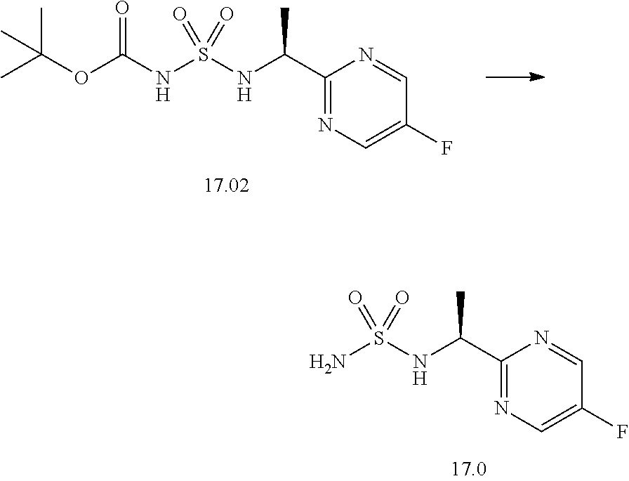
C1(C(NS(=O)(N)=O)C)=NC=C(F)C=N1.C1(C(NS(=O)(NC(=O)OC(C)(C)C)=O)C)=NC=C(F)C=N1
